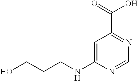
C1=C(NCCCO)N=CN=C1C(=O)O
